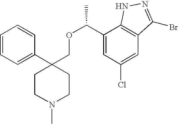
C1=CC=C(C2(COC(C3=CC(Cl)=CC4=C3NN=C4Br)C)CCN(C)CC2)C=C1
